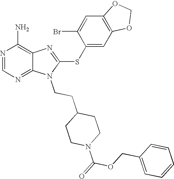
N1=CN=C2C(=C1N)N=C(SC1=CC3=C(C=C1Br)OCO3)N2CCC1CCN(C(=O)OCC2=CC=CC=C2)CC1
